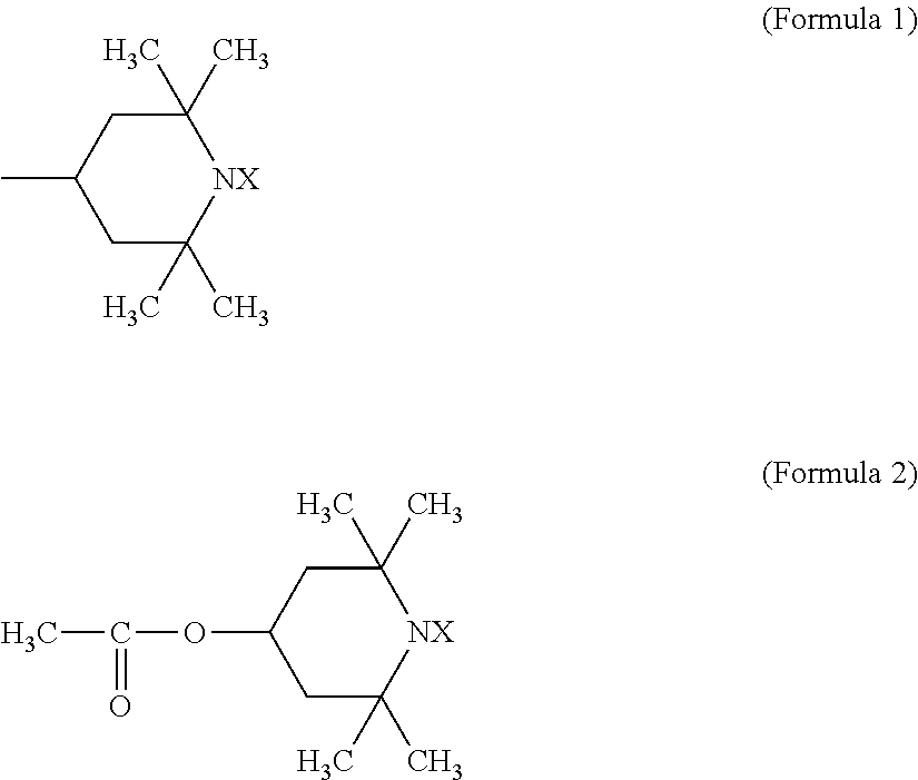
C1(C)(C)CC(C)CC(C)(C)[NX]1.C1(C)(C)CC(OC(=O)C)CC(C)(C)[NX]1
